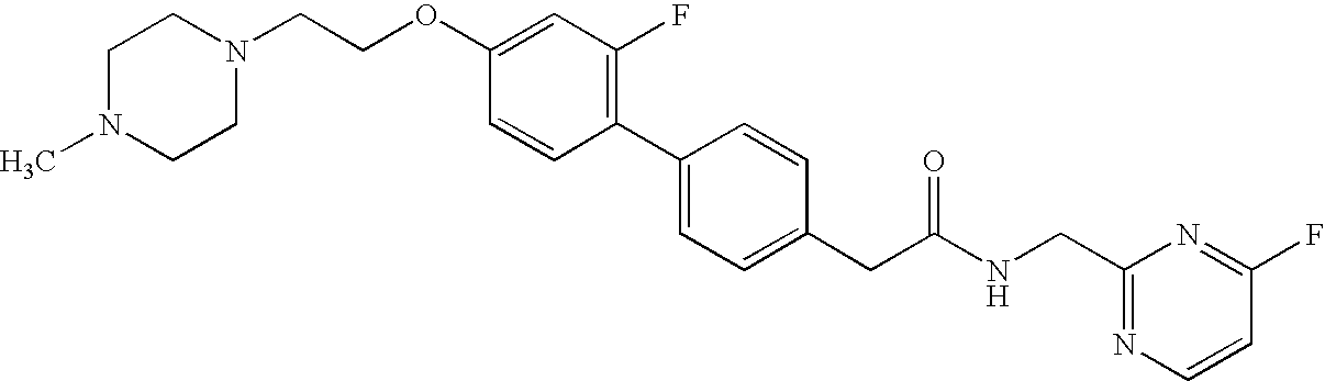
C1=CC(C2=CC=C(CC(NCC3=NC=CC(F)=N3)=O)C=C2)=C(F)C=C1OCCN1CCN(C)CC1
